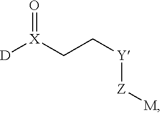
[D][X](CC[Y][Z][M])=O
